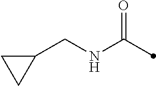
C1(CNC(=O)C)CC1
